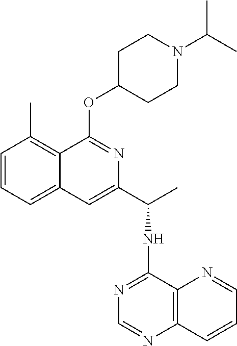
CC1=C2C(=CC=C1)C=C(C(C)NC1=NC=NC3=C1N=CC=C3)N=C2OC1CCN(C(C)C)CC1
